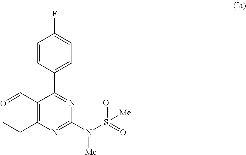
C(C1=C(C(C)C)N=C(N(S([Me])(=O)=O)[Me])N=C1C1=CC=C(F)C=C1)=O
